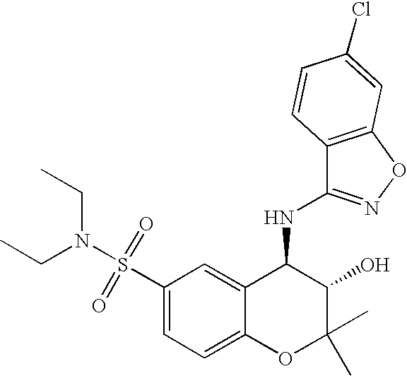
C1(S(=O)(=O)N(CC)CC)=CC=C2C(=C1)C(NC1=NOC3=C1C=CC(Cl)=C3)C(O)C(C)(C)O2
